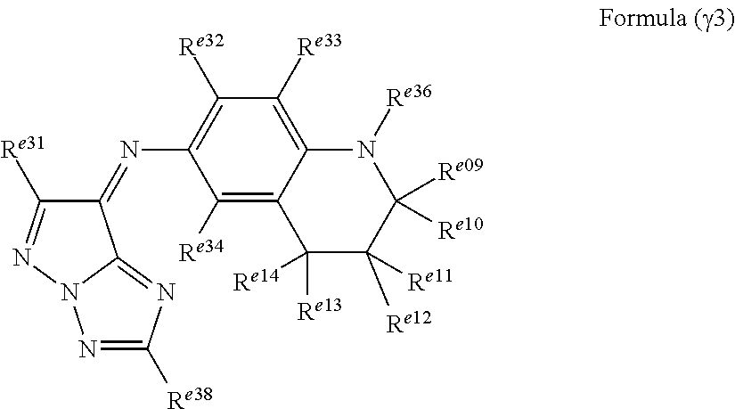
C1(=NC2=C([Re32])C([Re33])=C3C(=C2[Re34])C([Re14])([Re13])C([Re11])([Re12])C([Re09])([Re10])N3[Re36])C([Re31])=NN2C1=NC([Re38])=N2
